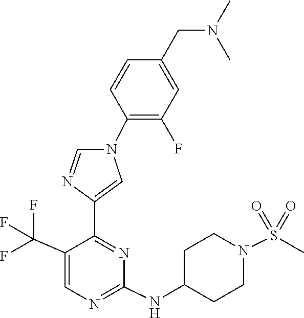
C1(NC2CCN(S(=O)(=O)C)CC2)=NC=C(C(F)(F)F)C(C2=CN(C3=C(F)C=C(CN(C)C)C=C3)C=N2)=N1
